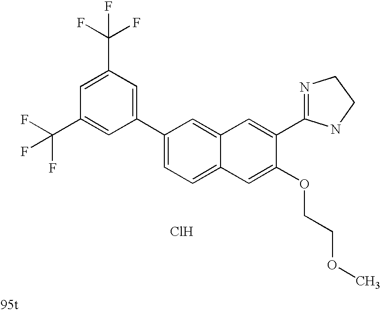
C1=C(C2=NCCN2)C(OCCOC)=CC2=CC=C(C3=CC(C(F)(F)F)=CC(C(F)(F)F)=C3)C=C12.Cl
